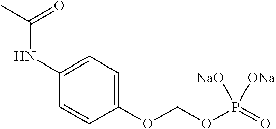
C1(OCOP([ONa])([NaO])=O)=CC=C(NC(C)=O)C=C1
